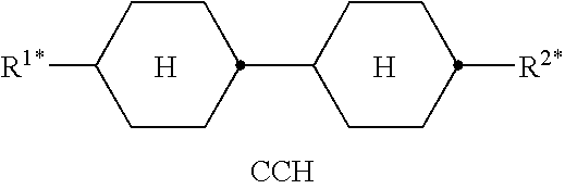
[H].[H].C1CC([R1*])CCC1C1CCC([R2*])CC1.[CCH]
